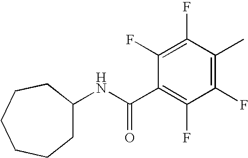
C1(NC(C2=C(F)C(F)=C(C)C(F)=C2F)=O)CCCCCC1
